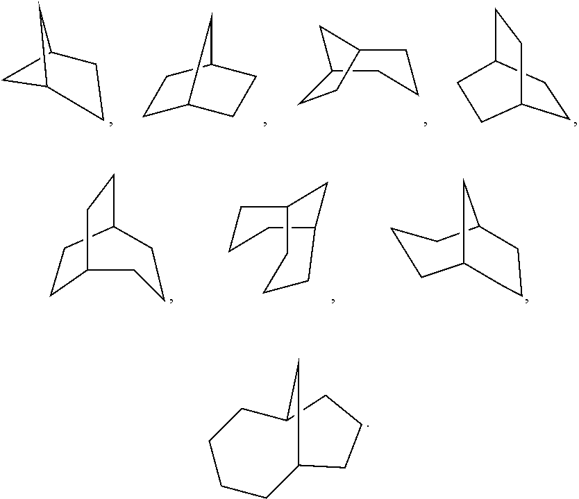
C1C2CCC1C2.C1C2CCC(C1)C2.C1C2CCCC1CC2.C1CC2CCC1CC2.C1CCC2CC1CCC2.C1CC2CCC1CCC2.C1CCC2CCCC1C2.C1CC2CCCC(CC1)C2
